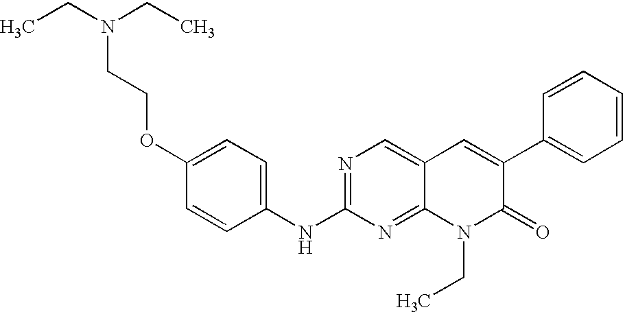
CCN(CC)CCOC1=CC=C(NC2=NC=C3C(=N2)N(CC)C(=O)C(C2=CC=CC=C2)=C3)C=C1
